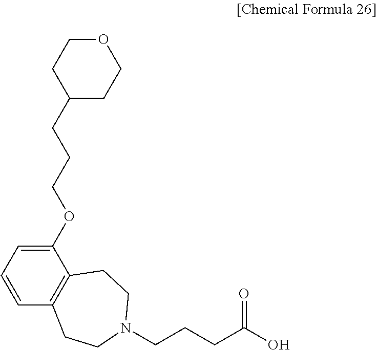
C1(OCCCC2CCOCC2)=CC=CC2=C1CCN(CCCC(O)=O)CC2
